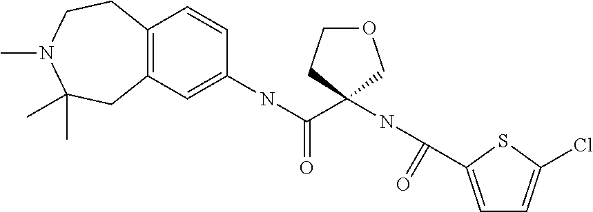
C12=C(C=C(NC(C3(NC(=O)C4=CC=C(Cl)S4)COCC3)=O)C=C1)CC(C)(C)N(C)CC2
